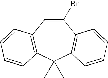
C1(Br)=CC2=C(C(C)(C)C3=C1C=CC=C3)C=CC=C2
